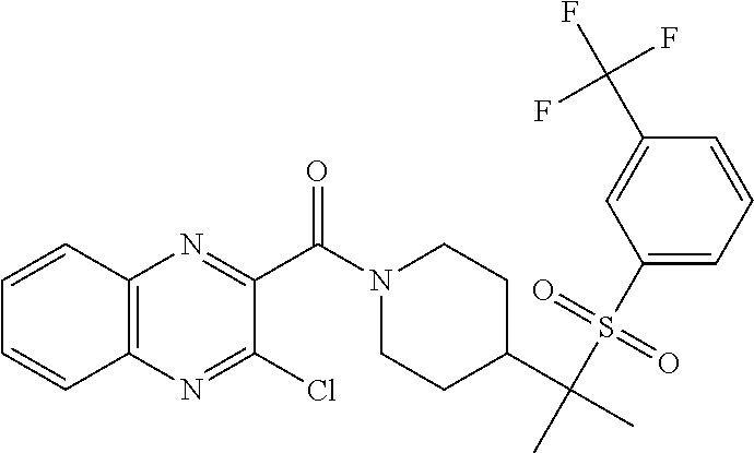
C12=C(N=C(Cl)C(C(=O)N3CCC(C(C)(S(C4=CC=CC(C(F)(F)F)=C4)(=O)=O)C)CC3)=N1)C=CC=C2
